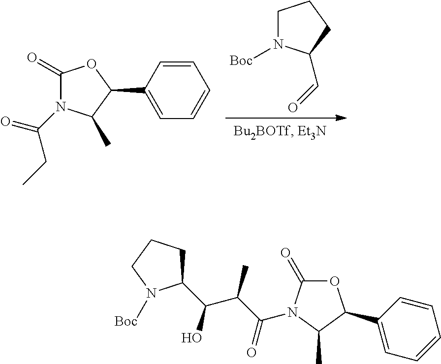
C1N([Boc])C(C=O)CC1.C1(=O)N(C(=O)CC)C(C)C(C2=CC=CC=C2)O1.C1(C(C(C(N2C(=O)OC(C3=CC=CC=C3)C2C)=O)C)O)CCCN1[Boc]
